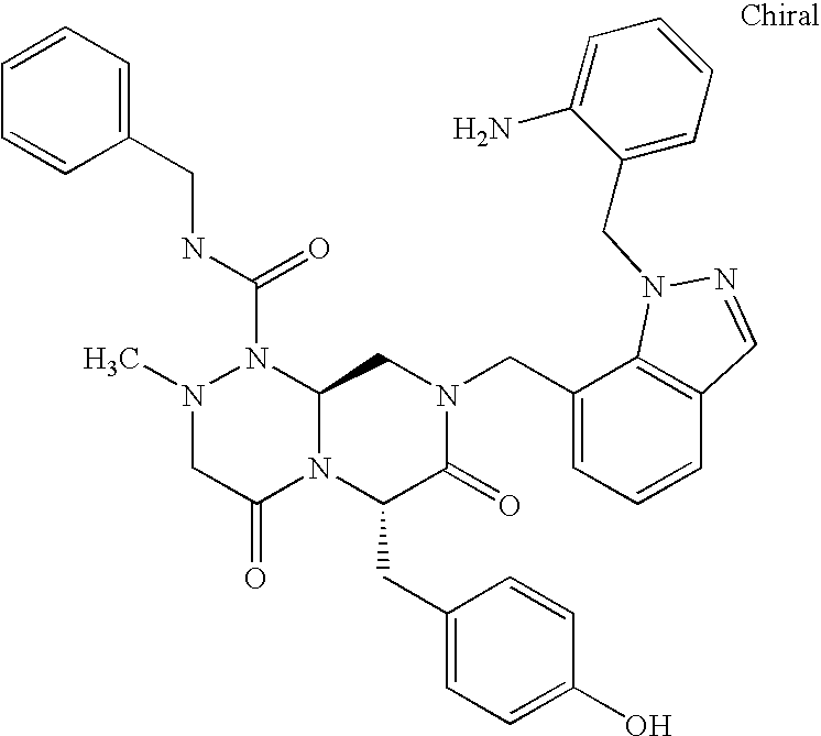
CN1CC(=O)N2C(N1C(NCC1=CC=CC=C1)=O)CN(CC1=CC=CC3=C1N(CC1=CC=CC=C1N)N=C3)C(=O)C2CC1=CC=C(O)C=C1
